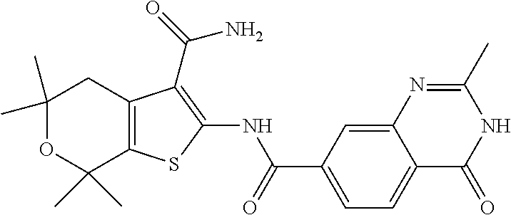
C1(C)(C)OC(C)(C)C2=C(C1)C(C(N)=O)=C(NC(=O)C1=CC=C3C(=C1)N=C(C)NC3=O)S2
